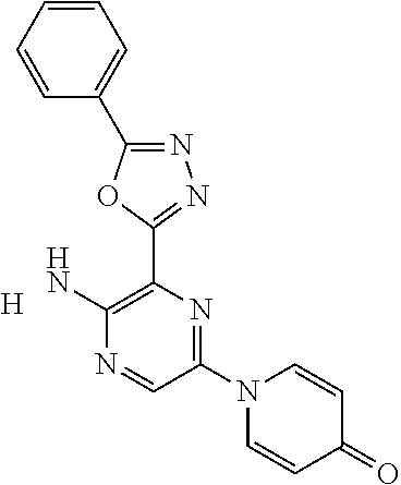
C1(N2C=CC(=O)C=C2)=NC(C2=NN=C(C3=CC=CC=C3)O2)=C(N)N=C1.[H]
